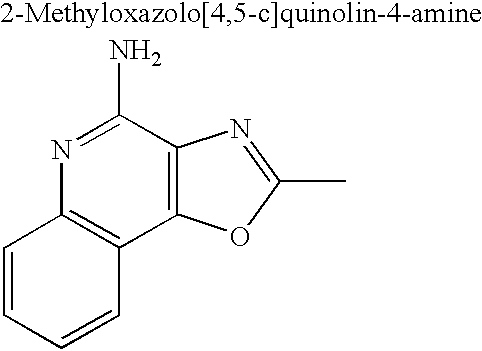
C1=CC=CC2=C1N=C(N)C1=C2OC(C)=N1
